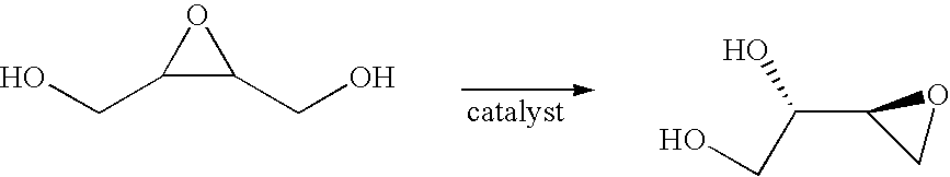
C1(CO)C(CO)O1.C(C1CO1)(CO)O
